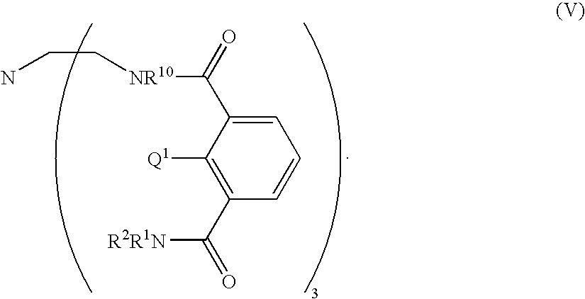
C1=C(C(=O)[NR10]CCN)C([Q1])=C(C([R2R1N])=O)C=C1
